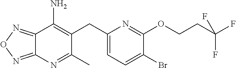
C12=NON=C1N=C(C)C(CC1=CC=C(Br)C(OCCC(F)(F)F)=N1)=C2N
